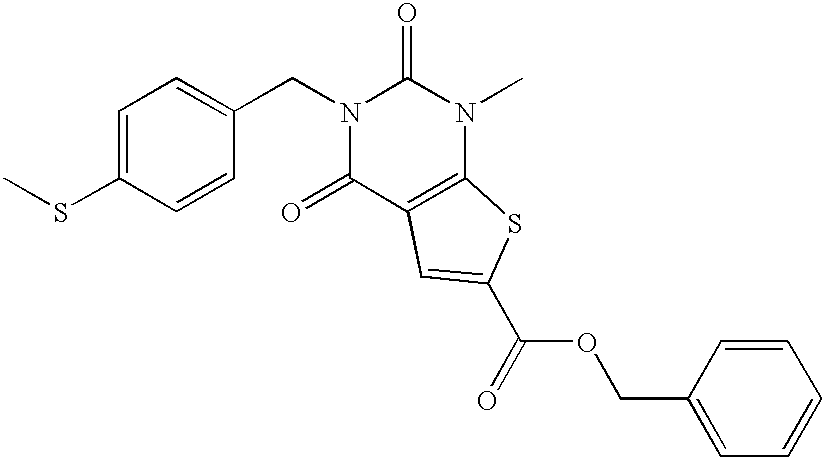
C1=C(SC)C=CC(CN2C(=O)C3=C(N(C)C2=O)SC(C(=O)OCC2=CC=CC=C2)=C3)=C1
